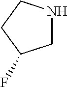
C1NCCC1F
